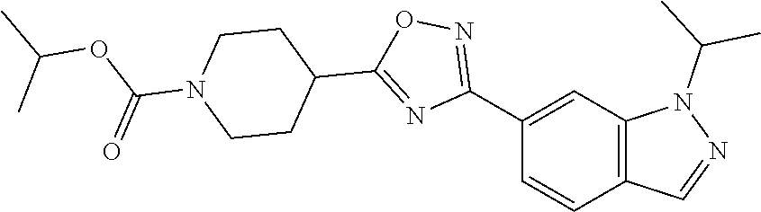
C1(C2=NOC(C3CCN(C(OC(C)C)=O)CC3)=N2)=CC2=C(C=C1)C=NN2C(C)C
